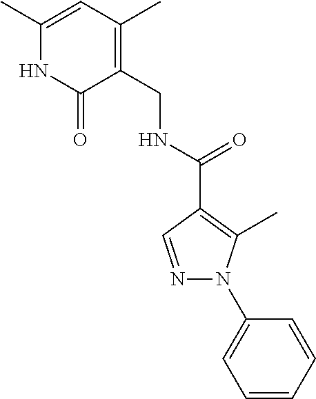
N(C(=O)C1=C(C)N(C2=CC=CC=C2)N=C1)CC1=C(C)C=C(C)NC1=O
